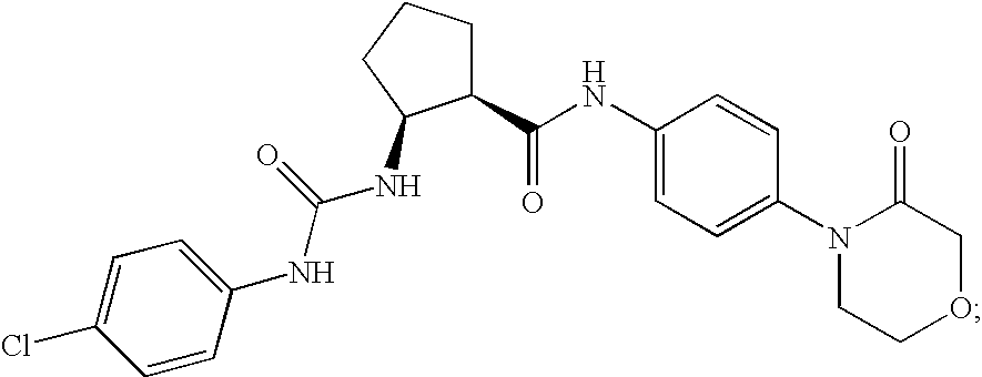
C1(C(NC2=CC=C(N3CCOCC3=O)C=C2)=O)CCCC1NC(NC1=CC=C(Cl)C=C1)=O
